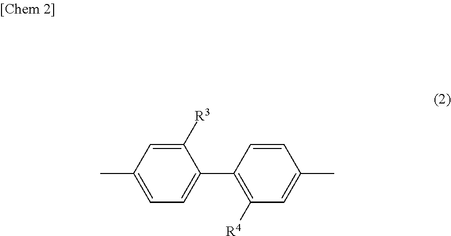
C1([R3])=CC(C)=CC=C1C1=C([R4])C=C(C)C=C1
